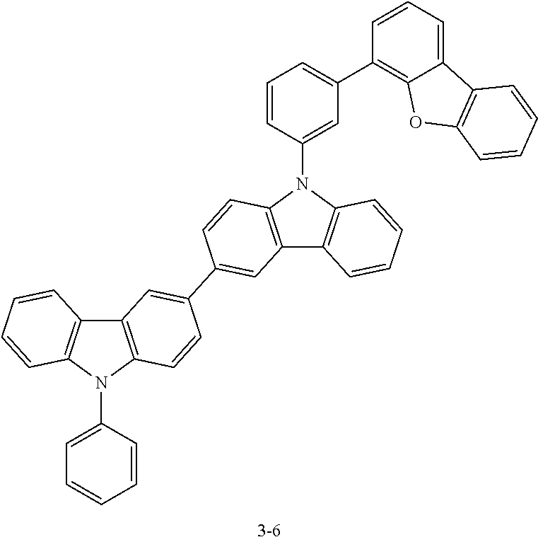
C12=C(N(C3=CC=CC=C3)C3=C1C=C(C1=CC4=C(N(C5=CC(C6=C7C(=CC=C6)C6=C(O7)C=CC=C6)=CC=C5)C5=C4C=CC=C5)C=C1)C=C3)C=CC=C2
